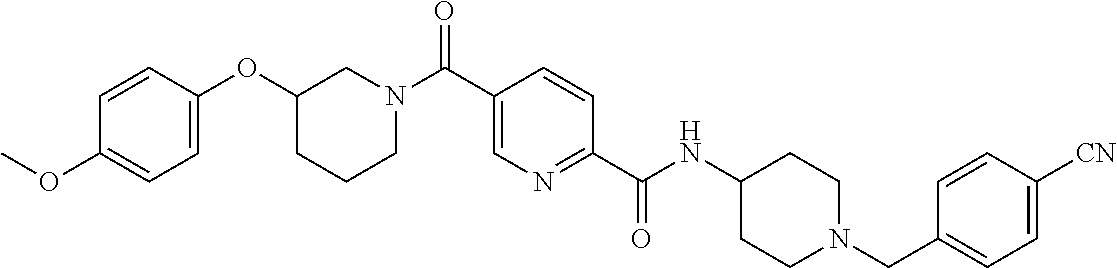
N(C(C1=NC=C(C(=O)N2CC(OC3=CC=C(OC)C=C3)CCC2)C=C1)=O)C1CCN(CC2=CC=C([CN])C=C2)CC1
